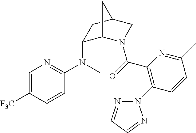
C1=C([F3C])C=CC(N(C2C3N(C(=O)C4=C(N5N=CC=N5)C=CC(C)=N4)CC(C2)C3)C)=N1
